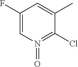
C1(F)=CN(=O)=C(Cl)C(C)=C1
